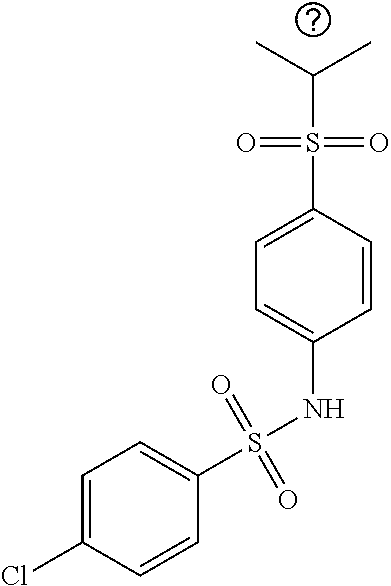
C1=C(Cl)C=CC(S(NC2=CC=C(S(C(C)C)(=O)=O)C=C2)(=O)=O)=C1
